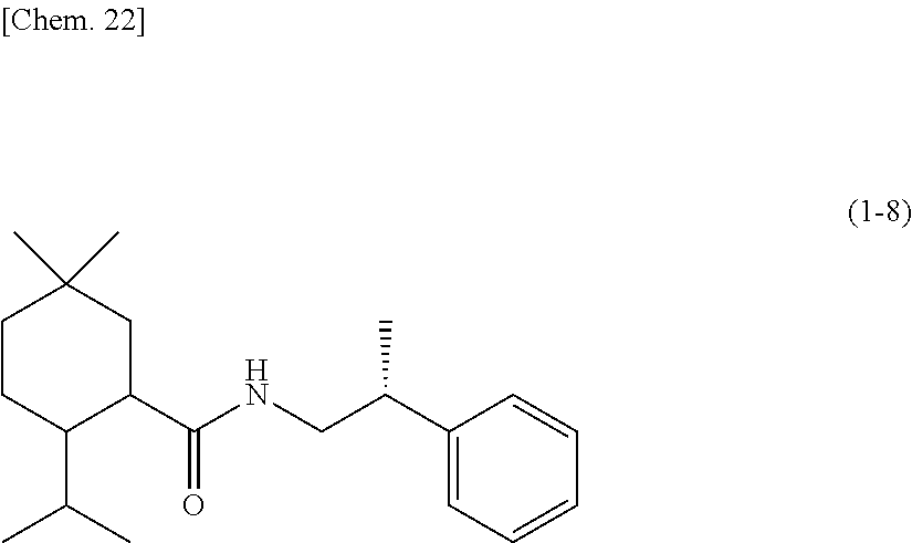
C1CC(C(C)C)C(C(=O)NCC(C2=CC=CC=C2)C)CC1(C)C
